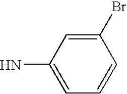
C1=CC=C(N)C=C1Br
